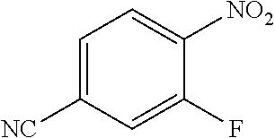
C1=C([NC])C=C(F)C([NO2])=C1
